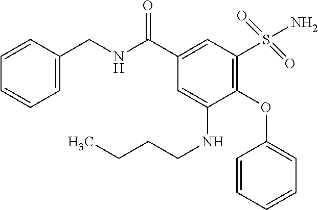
C1(CNC(C2=CC(S(=O)(=O)N)=C(OC3=CC=CC=C3)C(NCCCC)=C2)=O)=CC=CC=C1
